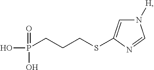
N1([H])C=C(SCCCP(O)(=O)O)N=C1
